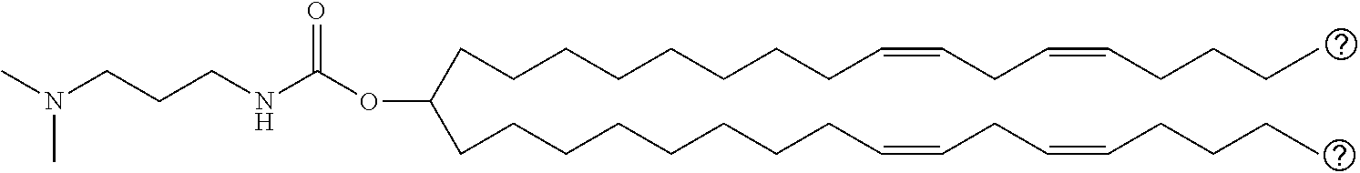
C(CCCCCCC=CCC=CCCCC)CC(CCCCCCCCC=CCC=CCCCC)OC(=O)NCCCN(C)C
